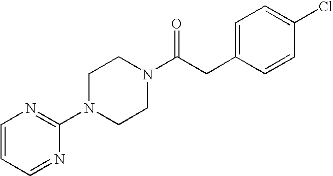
C1(N2CCN(C(CC3=CC=C(Cl)C=C3)=O)CC2)=NC=CC=N1
